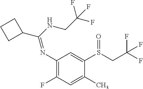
C(NCC(F)(F)F)(=NC1=C(F)C=C(C)C(S(CC(F)(F)F)=O)=C1)C1CCC1
